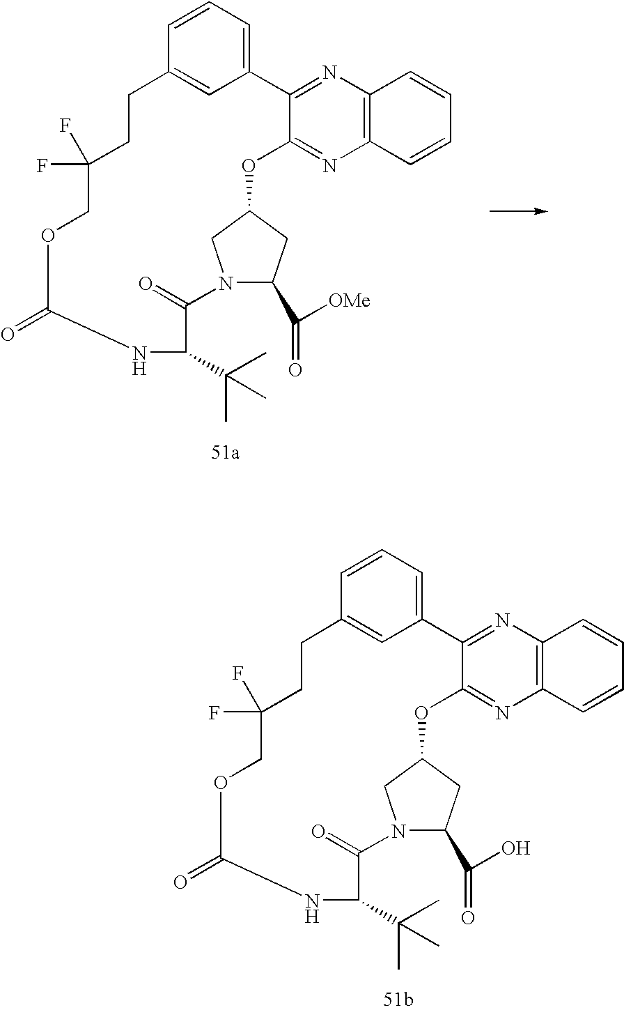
C1=CC=C2C=C1CCC(F)(F)COC(=O)NC(C(C)(C)C)C(=O)N1CC(OC3=NC4=C(N=C23)C=CC=C4)CC1C(=O)O.C1=CC=C2C=C1CCC(F)(F)COC(=O)NC(C(C)(C)C)C(=O)N1CC(OC3=NC4=C(N=C23)C=CC=C4)CC1C(=O)[OMe]
